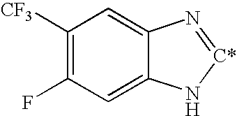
C1([CF3])=C(F)C=C2C(=C1)N=[C*]N2
